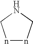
n1-nCNC1
